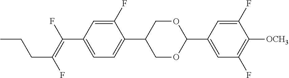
C1(F)=CC(C(=C(F)CCC)F)=CC=C1C1COC(C2=CC(F)=C([OCH3])C(F)=C2)OC1
